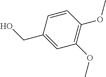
C1=CC(CO)=CC(OC)=C1OC
